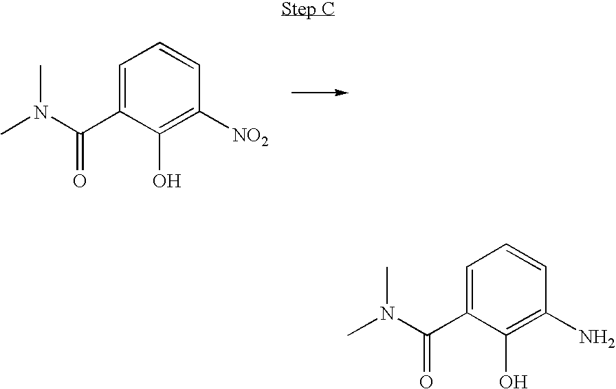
C1=C(C(N(C)C)=O)C(O)=C([NO2])C=C1.C1=C(C(N(C)C)=O)C(O)=C(N)C=C1
